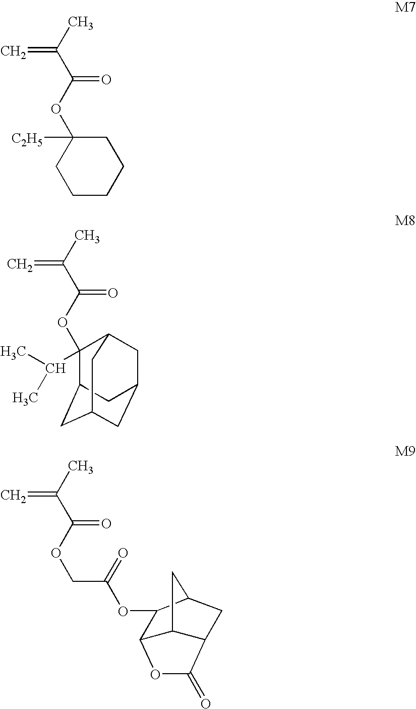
C1C(OC(=O)C(=C)C)([C2H5])CCCC1.C1(C(C)C)(OC(=O)C(=C)C)C2CC3CC(CC1C3)C2.C(OC(=O)C(=C)C)C(=O)OC1C2OC(=O)C3CC1CC23
